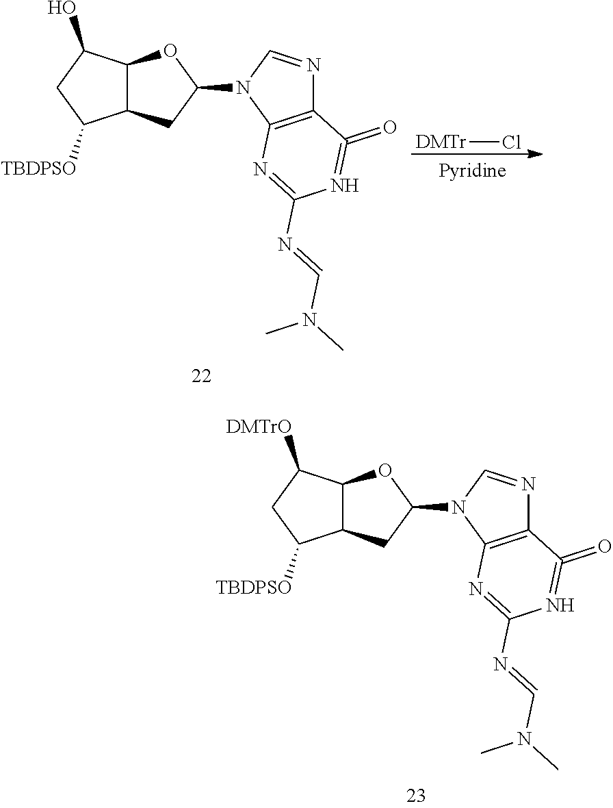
C12C(C([DMTrO])CC1[TBDPSO])OC(N1C3=C(N=C1)C(=O)=NC(N=CN(C)C)=N3)C2.C12C(C(O)CC1[TBDPSO])OC(N1C3=C(N=C1)C(=O)=NC(N=CN(C)C)=N3)C2.[DMTr]Cl
